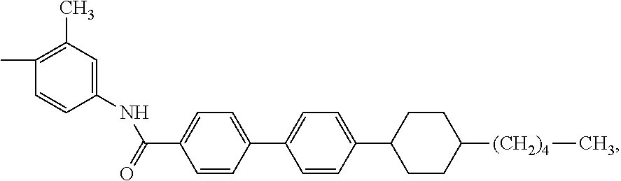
C(C1=CC=C(C2=CC=C(C3CCC([(CH2)4]C)CC3)C=C2)C=C1)(=O)NC1=CC(C)=C(C)C=C1
